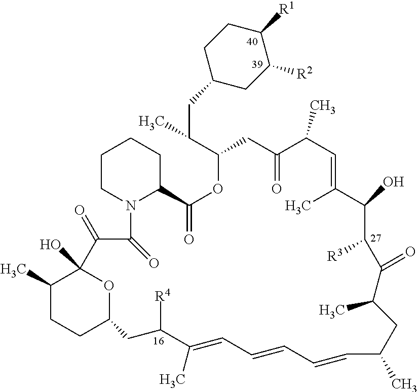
C1CN2C(CC1)C(=O)OC(C(CC1CC([R2])C([R1])CC1)C)CC(=O)C(C)C=C(C)C(O)C([R3])C(=O)C(C)CC(C)C=CC=CC=C(C)C([R4])CC1CCC(C)C(O)(C(=O)C2=O)O1
